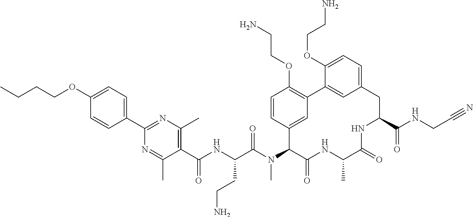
C1(C(NC(C(N(C2C(=O)NC(C)C(=O)NC(C(NCC#N)=O)CC3=CC=C(OCCN)C(=C3)C3=C(OCCN)C=CC2=C3)C)=O)CCN)=O)=C(C)N=C(C2=CC=C(OCCCC)C=C2)N=C1C
